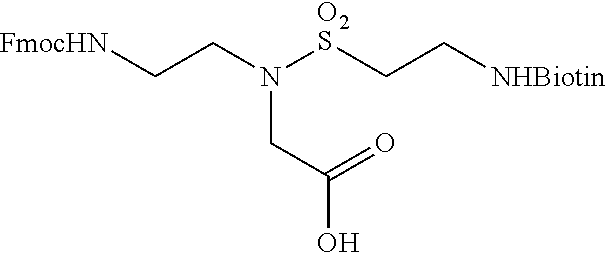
[FmocHN]CCN([O2S]CC[NHBiotin])CC(=O)O
